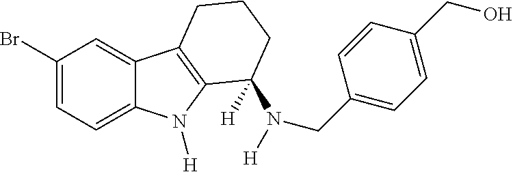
C1(Br)=CC=C2C(=C1)C1=C(N2[H])C(N([H])CC2=CC=C(CO)C=C2)([H])CCC1
